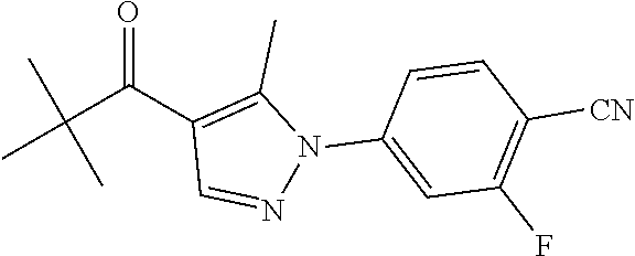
C(C(C1=C(C)N(C2=CC(F)=C([CN])C=C2)N=C1)=O)(C)(C)C
